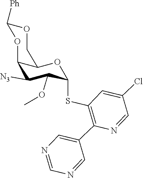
O(C1C(SC2=C(C3=CN=CN=C3)N=CC(Cl)=C2)OC2C(OC([Ph])OC2)C1[N3])C
